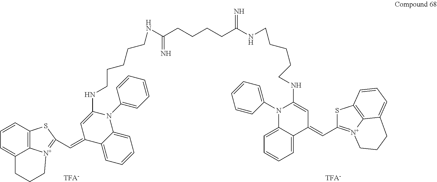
[TFA-].[TFA-].C1=C2C3=C(C=C1)SC(C=C1C4=CC=CC=C4N(C4=CC=CC=C4)C(NCCCCCNC(CCCCC(NCCCCCNC4=CC(=CC5=[N+]6C7=C(S5)C=CC=C7CCC6)C5=CC=CC=C5N4C4=CC=CC=C4)=N)=N)=C1)=[N+]3CCC2
